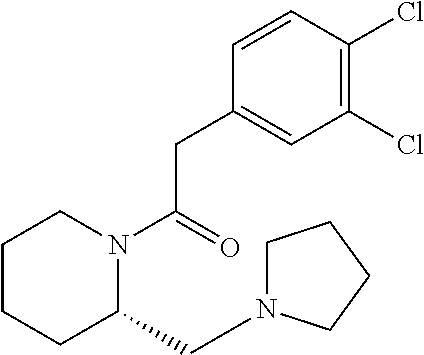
C1CCC(CN2CCCC2)N(C(=O)CC2=CC(Cl)=C(Cl)C=C2)C1
